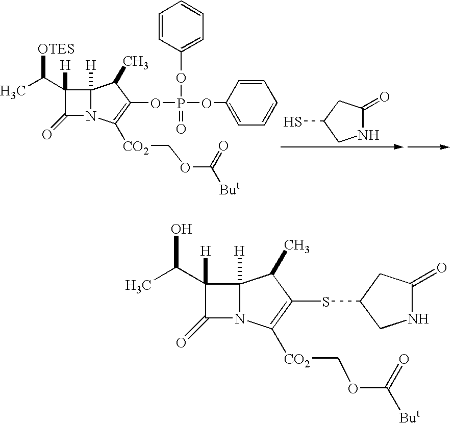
C1NC(=O)CC1S.C1(=O)N2C([H])(C1(C(C)[OTES])[H])C(C)C(OP(OC1=CC=CC=C1)(OC1=CC=CC=C1)=O)=C2[CO2]COC([But])=O.C1(=O)N2C([H])(C1(C(C)O)[H])C(C)C(SC1CNC(=O)C1)=C2[CO2]COC([But])=O
